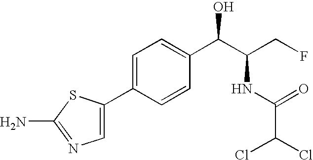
C1=C(C2=CN=C(N)S2)C=CC(C(C(CF)NC(=O)C(Cl)Cl)O)=C1
